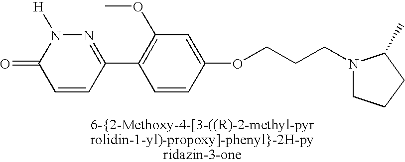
N1(CCCOC2=CC(OC)=C(C3=NN([H])C(=O)C=C3)C=C2)CCCC1C
